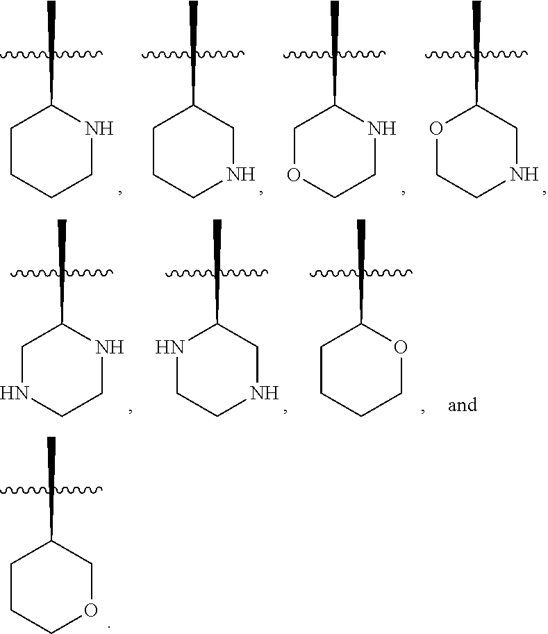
C1CCOCC1C.C1OCCNC1C.C1CCNCC1C.C1CCCNC1C.O1CCNCC1C.C1NCCNC1C.N1CCNCC1C.C1CCCOC1C
